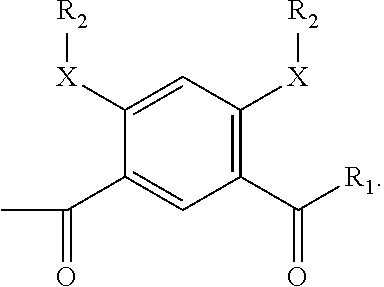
C1(C(=O)[R1])=C([X][R2])C=C([X][R2])C(C(C)=O)=C1
